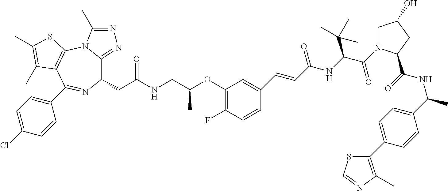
C1(CC(NCC(OC2=C(F)C=CC(C=CC(NC(C(=O)N3CC(O)CC3C(=O)NC(C)C3=CC=C(C4=C(C)N=CS4)C=C3)C(C)(C)C)=O)=C2)C)=O)C2=NN=C(C)N2C2=C(C(C3=CC=C(Cl)C=C3)=N1)C(C)=C(C)S2
